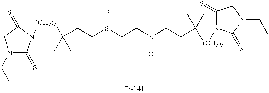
C(CCS(=O)CCS(=O)CCC(C)([(CH2)2]N1C(=S)CN(CC)C1=S)C)(C)(C)[(CH2)2]N1C(=S)N(CC)CC1=S
